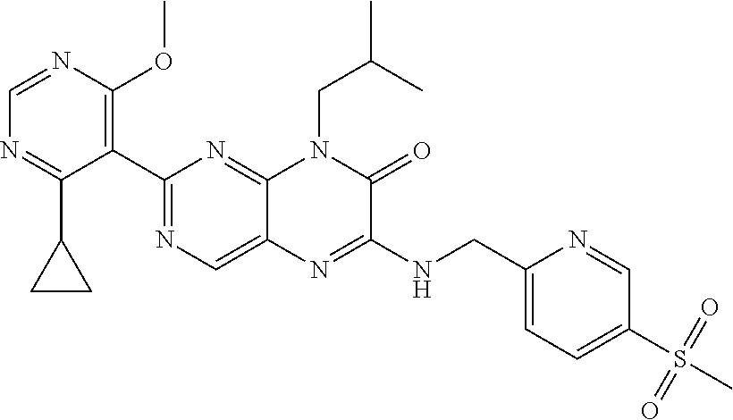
C1=NC(OC)=C(C2=NC=C3C(=N2)N(CC(C)C)C(=O)C(NCC2=CC=C(S(=O)(=O)C)C=N2)=N3)C(C2CC2)=N1
